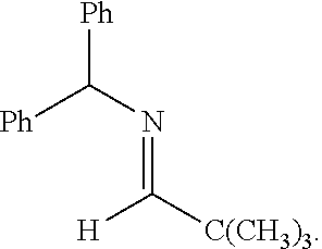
[Ph]C([Ph])N=C([H])[C(CH3)3]
